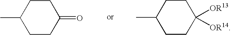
CC1CCC(=O)CC1.CC1CCC([OR13])([OR14])CC1
